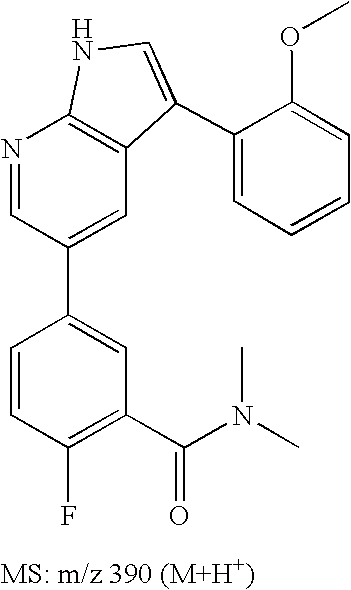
N1=CC(C2=CC(C(N(C)C)=O)=C(F)C=C2)=CC2=C1NC=C2C1=CC=CC=C1OC
